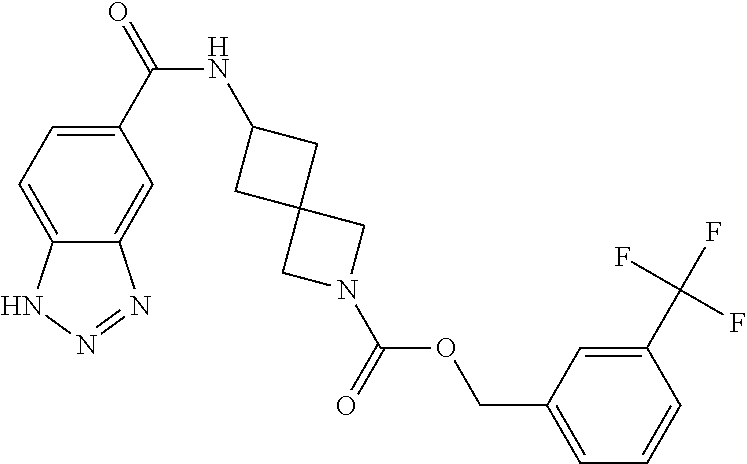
C1(C(NC2CC3(C2)CN(C(OCC2=CC=CC(C(F)(F)F)=C2)=O)C3)=O)=CC=C2C(=C1)N=NN2
